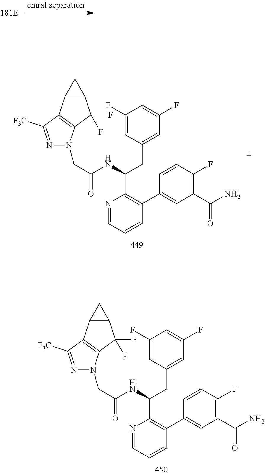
N1=CC=CC(C2=CC(C(N)=O)=C(F)C=C2)=C1C(CC1=CC(F)=CC(F)=C1)NC(CN1C2=C(C3C(C2(F)F)C3)C([F3C])=N1)=O.N1=CC=CC(C2=CC(C(N)=O)=C(F)C=C2)=C1C(CC1=CC(F)=CC(F)=C1)NC(CN1C2=C(C3C(C2(F)F)C3)C([F3C])=N1)=O
